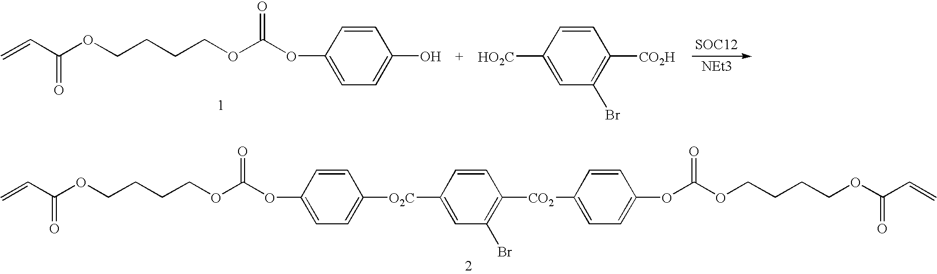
C=CC(OCCCCOC(OC1=CC=C(O)C=C1)=O)=O.C1=CC([HO2C])=CC(Br)=C1[CO2H].[SOC12].[NEt3].C=CC(OCCCCOC(OC1=CC=C([O2C]C2=CC(Br)=C([CO2]C3=CC=C(OC(OCCCCOC(C=C)=O)=O)C=C3)C=C2)C=C1)=O)=O
